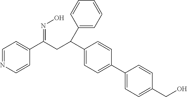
C1=NC=CC(C(CC(C2=CC=C(C3=CC=C(CO)C=C3)C=C2)C2=CC=CC=C2)=NO)=C1
